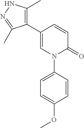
C1=CC(C2=C(C)NN=C2C)=CN(C2=CC=C(OC)C=C2)C1=O
